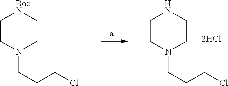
C1CN(CCCCl)CCN1.C1CN(CCCCl)CC[BocN]1
